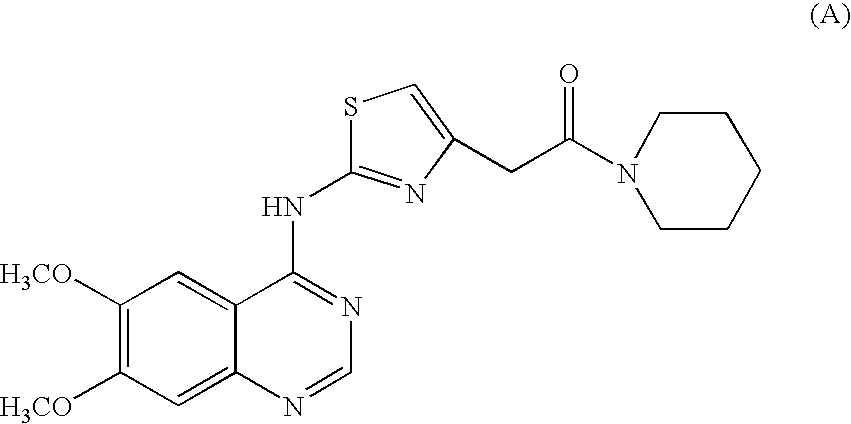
C1([H3CO])=C([H3CO])C=C2C(=C1)C(NC1=NC(CC(N3CCCCC3)=O)=CS1)=NC=N2
